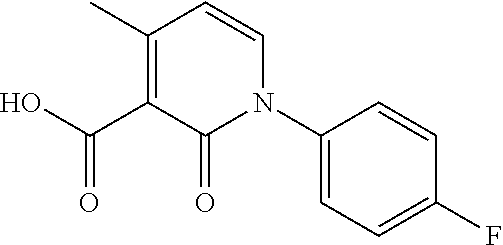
C1(C)=C(C(=O)O)C(=O)N(C2=CC=C(F)C=C2)C=C1
